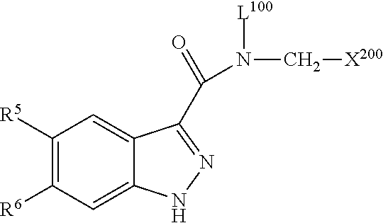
C1([R5])=C([R6])C=C2C(=C1)C(C(=O)N(C[X200])[L100])=NN2
